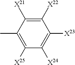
C1(C)=C([X25])C([X24])=C([X23])C([X22])=C1[X21]
